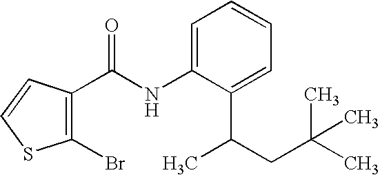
C1(Br)=C(C(NC2=CC=CC=C2C(C)CC(C)(C)C)=O)C=CS1
